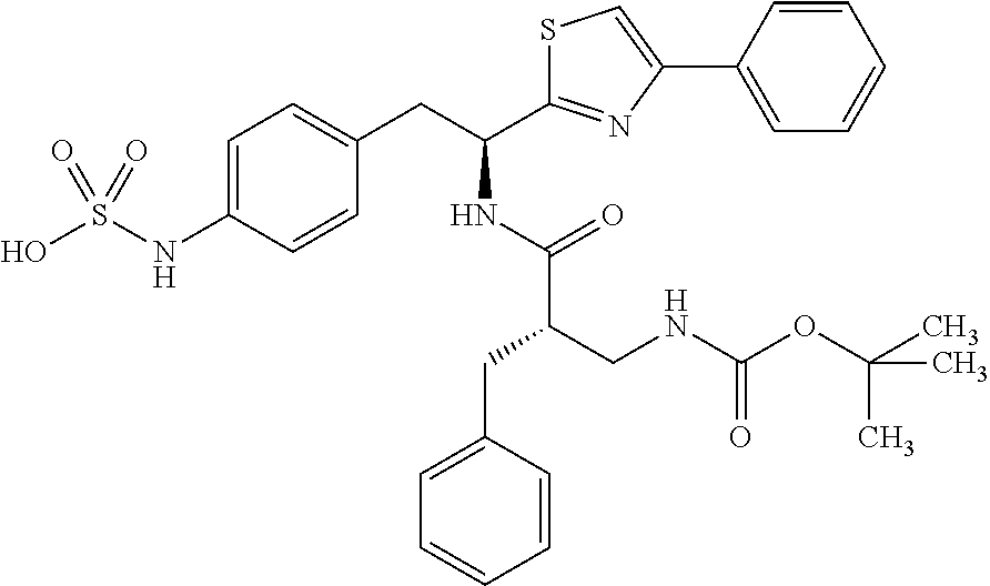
C1=C(NS(O)(=O)=O)C=CC(CC(C2=NC(C3=CC=CC=C3)=CS2)NC(C(CC2=CC=CC=C2)CNC(=O)OC(C)(C)C)=O)=C1
